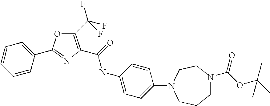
C1=CC(C2=NC(C(=O)NC3=CC=C(N4CCCN(C(OC(C)(C)C)=O)CC4)C=C3)=C(C(F)(F)F)O2)=CC=C1
